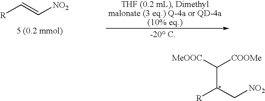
[R]C=C[NO2].C(C(C[NO2])[R])([MeOOC])[COOMe]
